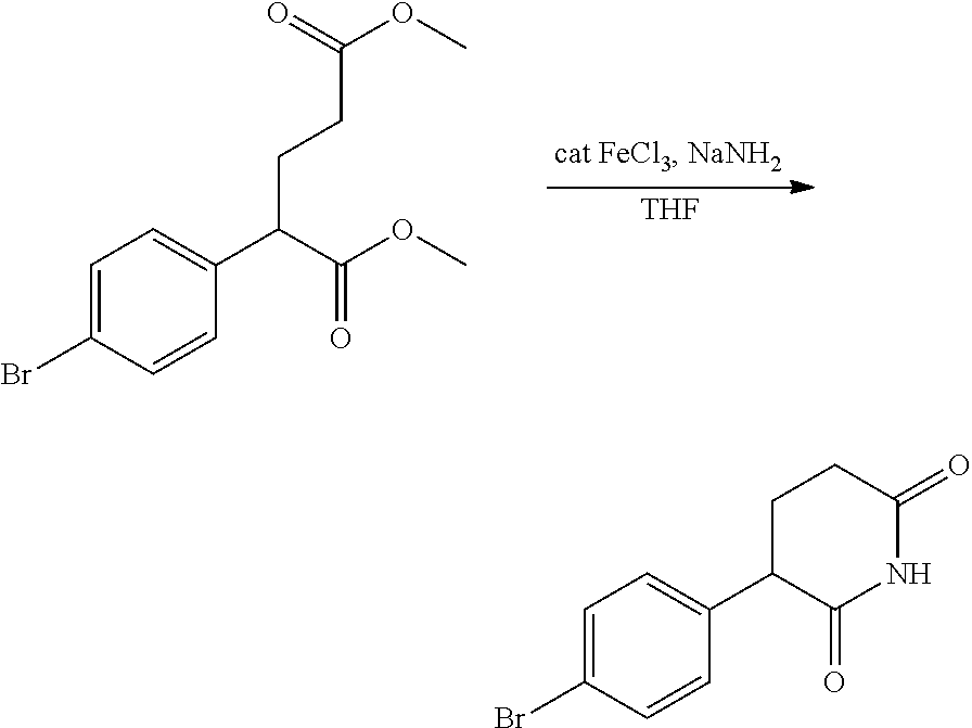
[THF].C(=O)(C(CCC(OC)=O)C1=CC=C(Br)C=C1)OC.C1(=O)C(C2=CC=C(Br)C=C2)CCC(=O)N1
